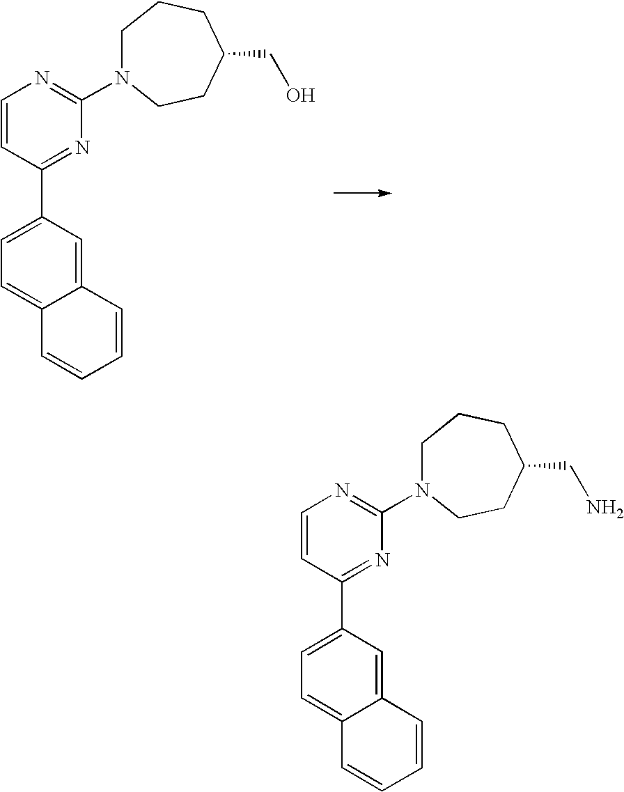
C12=CC(C3=NC(N4CCCC(CO)CC4)=NC=C3)=CC=C1C=CC=C2.C12=CC(C3=NC(N4CCCC(CN)CC4)=NC=C3)=CC=C1C=CC=C2
